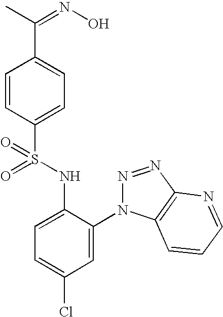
C1=CC(S(=O)(NC2=CC=C(Cl)C=C2N2N=NC3=C2C=CC=N3)=O)=CC=C1C(C)=NO
